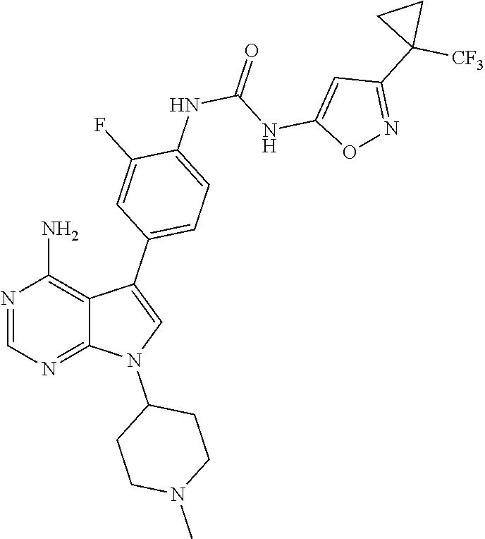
C1=NC(N)=C2C(C3=CC=C(NC(NC4=CC(C5([CF3])CC5)=NO4)=O)C(F)=C3)=CN(C3CCN(C)CC3)C2=N1
